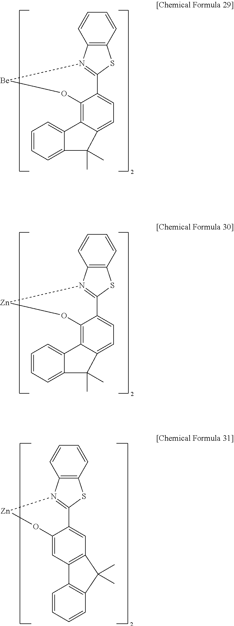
C1=CC2=C(C=C1)SC1=N2[Be]OC2=C3C(=CC=C12)C(C)(C)C1=CC=CC=C31.C1=CC2=C(C=C1)SC1=N2[Zn]OC2=C3C(=CC=C12)C(C)(C)C1=CC=CC=C31.C1=CC2=C(C=C1)SC1=N2[Zn]OC2=CC3=C(C=C12)C(C)(C)C1=C3C=CC=C1
